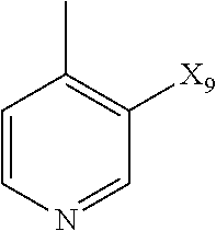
C1=CN=CC([X9])=C1C
